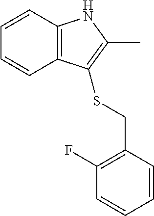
C1=CC2=C(C=C1)C(SCC1=C(F)C=CC=C1)=C(C)N2
